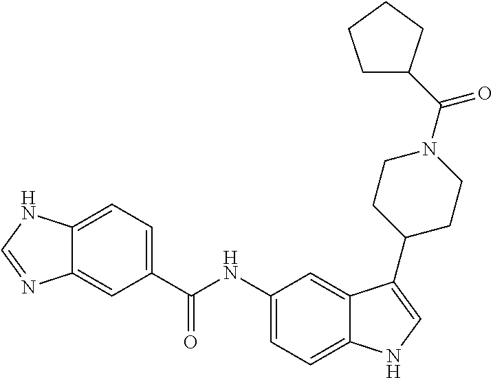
C12=CC=C(C(NC3=CC=C4C(=C3)C(C3CCN(C(=O)C5CCCC5)CC3)=CN4)=O)C=C1N=CN2
